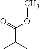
C(OC)(=O)C(C)C
